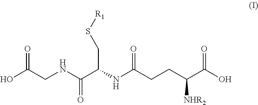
OC(CNC(C(NC(CCC(C(O)=O)[NHR2])=O)CS[R1])=O)=O
